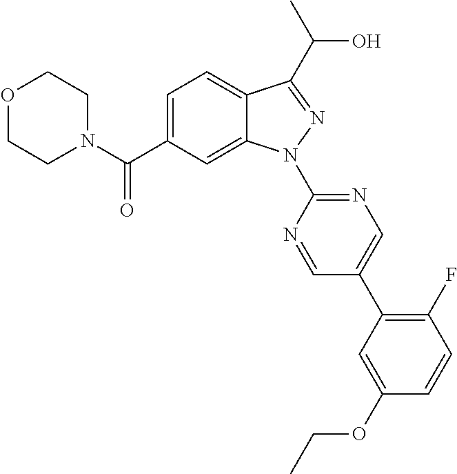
C12=CC=C(C(N3CCOCC3)=O)C=C1N(C1=NC=C(C3=C(F)C=CC(OCC)=C3)C=N1)N=C2C(C)O
